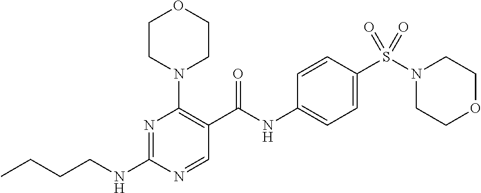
C(NC1=NC(N2CCOCC2)=C(C(NC2=CC=C(S(N3CCOCC3)(=O)=O)C=C2)=O)C=N1)CCC
